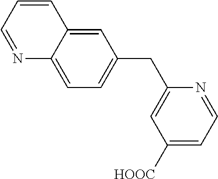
C1=C2C(=CC=C1CC1=CC([HOOC])=CC=N1)N=CC=C2
